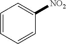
C1=CC=CC([NO2])=C1
